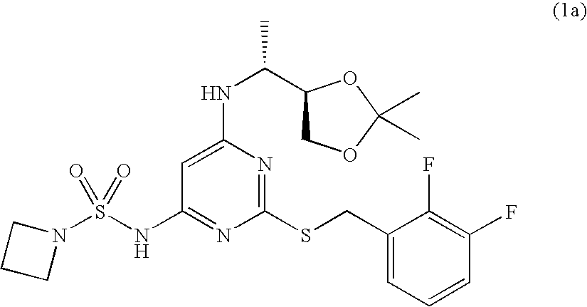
C1(CSC2=NC(NC(C3COC(C)(C)O3)C)=CC(NS(N3CCC3)(=O)=O)=N2)=CC=CC(F)=C1F
